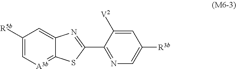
C1=C2C(=[A3b]C=C1[R5b])SC(C1=NC=C([R3b])C=C1[V2])=N2
